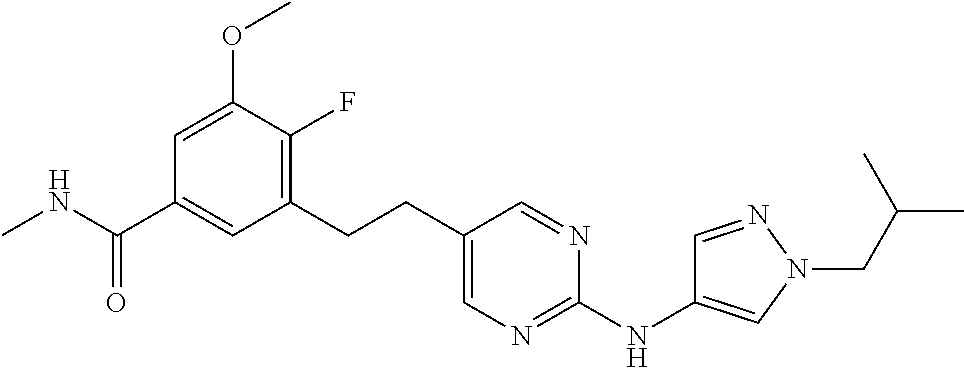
CNC(C1=CC(CCC2=CN=C(NC3=CN(CC(C)C)N=C3)N=C2)=C(F)C(OC)=C1)=O
